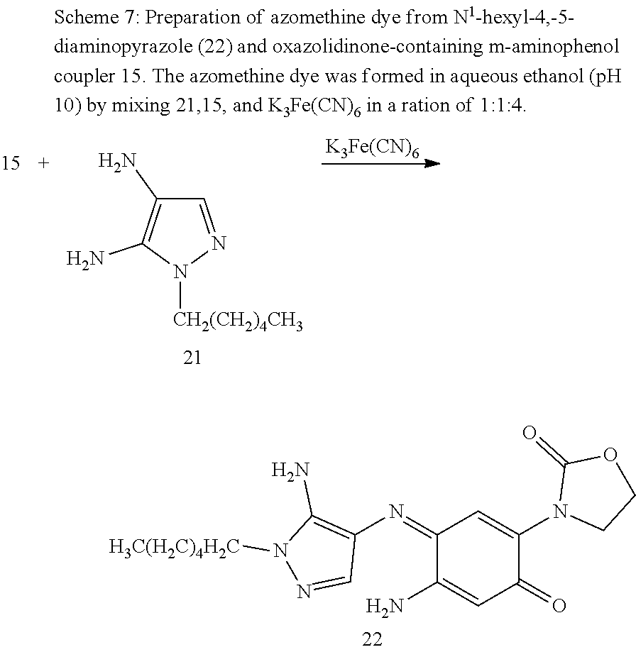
C1(N=C2C(N)=CC(=O)C(N3CCOC3=O)=C2)=C(N)N([H3C(H2C)4H2C])N=C1.[K3Fe(CN)6].C1=NN([CH2(CH2)4CH3])C(N)=C1N
